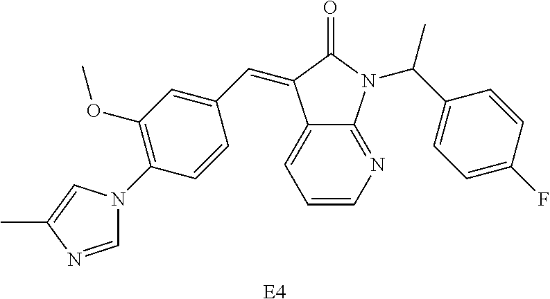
C1=NC(C)=CN1C1=C(OC)C=C(C=C2C3=CC=CN=C3N(C(C3=CC=C(F)C=C3)C)C2=O)C=C1.[E4]
